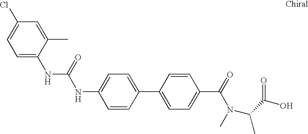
C1=CC(C2=CC=C(C(N(C)C(C(O)=O)C)=O)C=C2)=CC=C1NC(NC1=CC=C(Cl)C=C1C)=O
